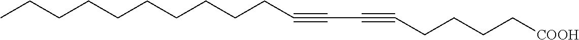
C(CCCCCCCC#CC#CCCCC[COOH])CC
